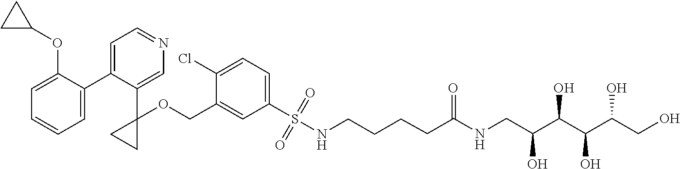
C1=C(C2=CC=NC=C2C2(OCC3=CC(S(=O)(=O)NCCCCC(NCC(C(C(C(CO)O)O)O)O)=O)=CC=C3Cl)CC2)C(OC2CC2)=CC=C1
